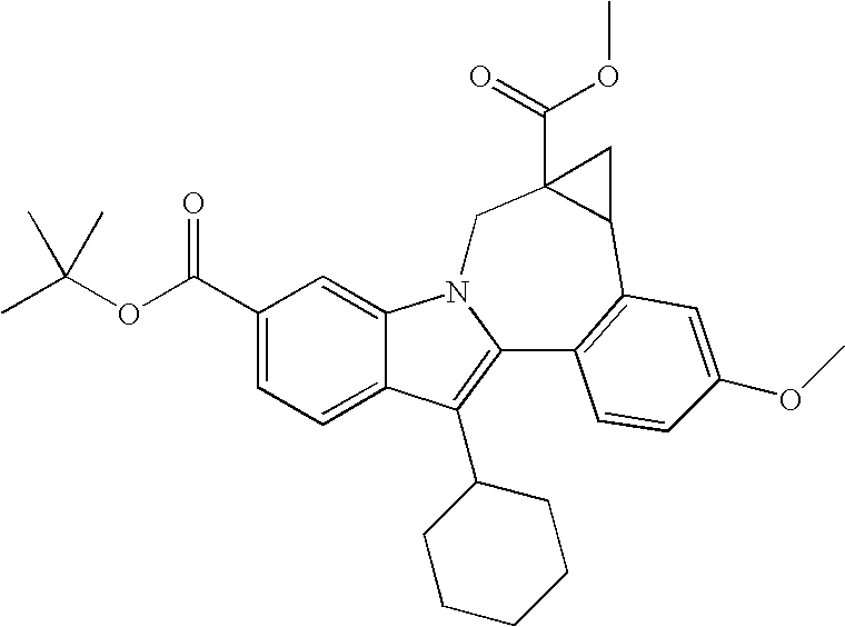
C1(C(OC(C)(C)C)=O)=CC=C2C(=C1)N1C(=C2C2CCCCC2)C2=C(C3C(C(=O)OC)(C1)C3)C=C(OC)C=C2
